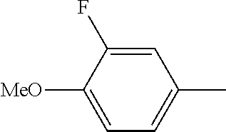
C1=C(F)C([MeO])=CC=C1C
